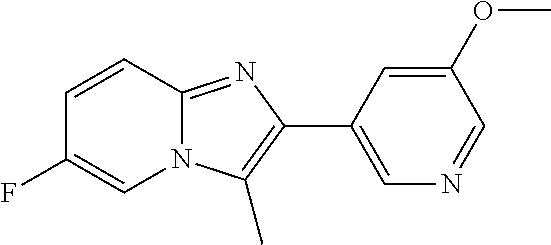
C1=CC2=NC(C3=CN=CC(OC)=C3)=C(C)N2C=C1F
